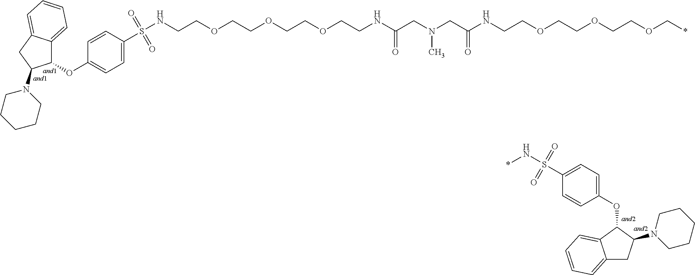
C(NS(C1=CC=C(OC2C3=CC=CC=C3CC2N2CCCCC2)C=C1)(=O)=O)COCCOCCOCCNC(CN(CC(NCCOCCOCCOC*)=O)C)=O.C1=CC(OC2C3=CC=CC=C3CC2N2CCCCC2)=CC=C1S(=O)(=O)N*
